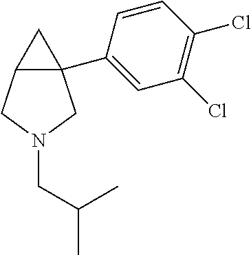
C12(C3=CC(Cl)=C(Cl)C=C3)C(CN(CC(C)C)C1)C2
